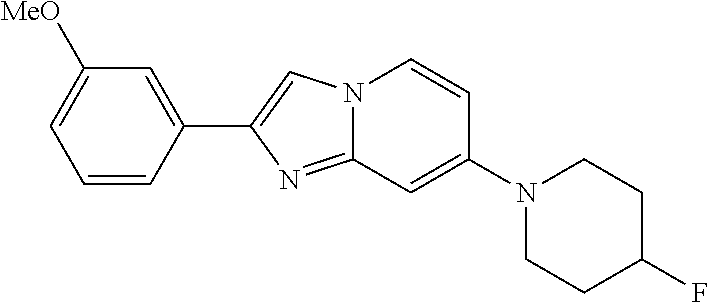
C1(C2=CN3C(=N2)C=C(N2CCC(F)CC2)C=C3)=CC([MeO])=CC=C1
